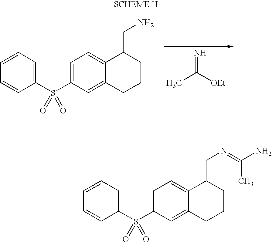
CC([OEt])=N.C1=CC=C(S(C2=CC=C3C(=C2)CCCC3CN)(=O)=O)C=C1.C1=CC=C(S(C2=CC=C3C(=C2)CCCC3CN=C(C)N)(=O)=O)C=C1
